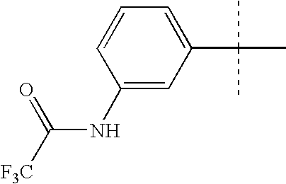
C1(NC([F3C])=O)=CC(C(C)(C)C)=CC=C1
